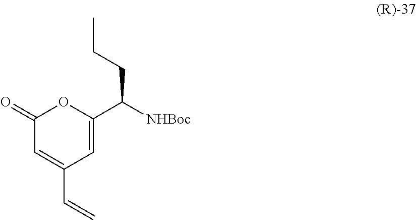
C1(=O)C=C(C=C)C=C(C([NHBoc])CCC)O1
